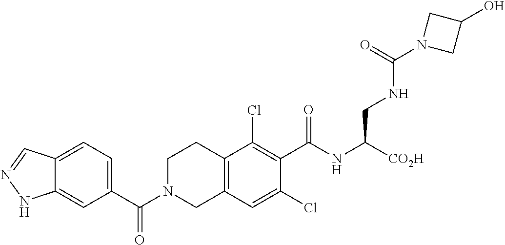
C12=CC(C(N3CC4=C(CC3)C(Cl)=C(C(NC([CO2H])CNC(=O)N3CC(O)C3)=O)C(Cl)=C4)=O)=CC=C1C=NN2
